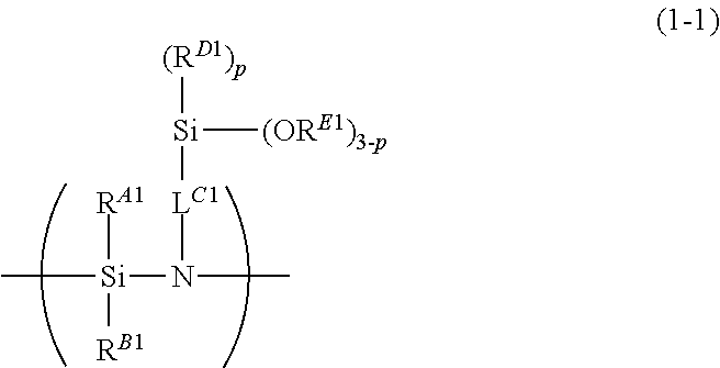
[RA1][Si]([RB1])(N([LC1][Si]([(RD1)p])[(ORE1)3-p])C)C
